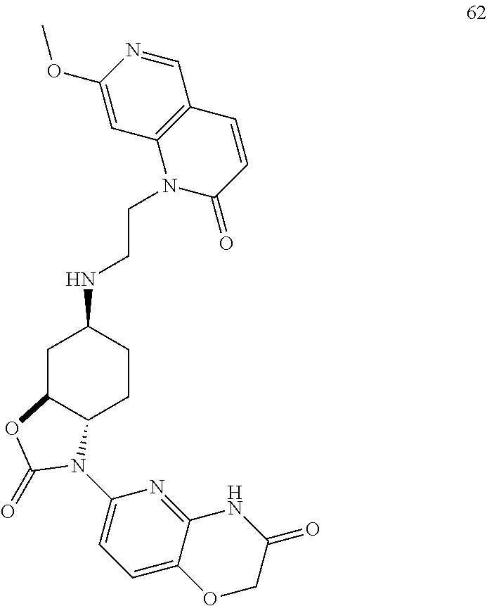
N(C1CC2C(CC1)N(C1=CC=C3C(=N1)NC(=O)CO3)C(=O)O2)CCN1C(=O)C=CC2=C1C=C(OC)N=C2
